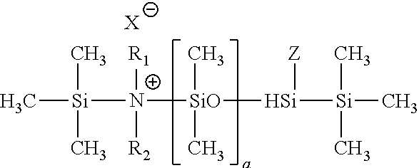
C[Si]([N+]([SiO]([Si]([Si](C)(C)C)[Z])(C)C)([R1])[R2])(C)C.[X]
